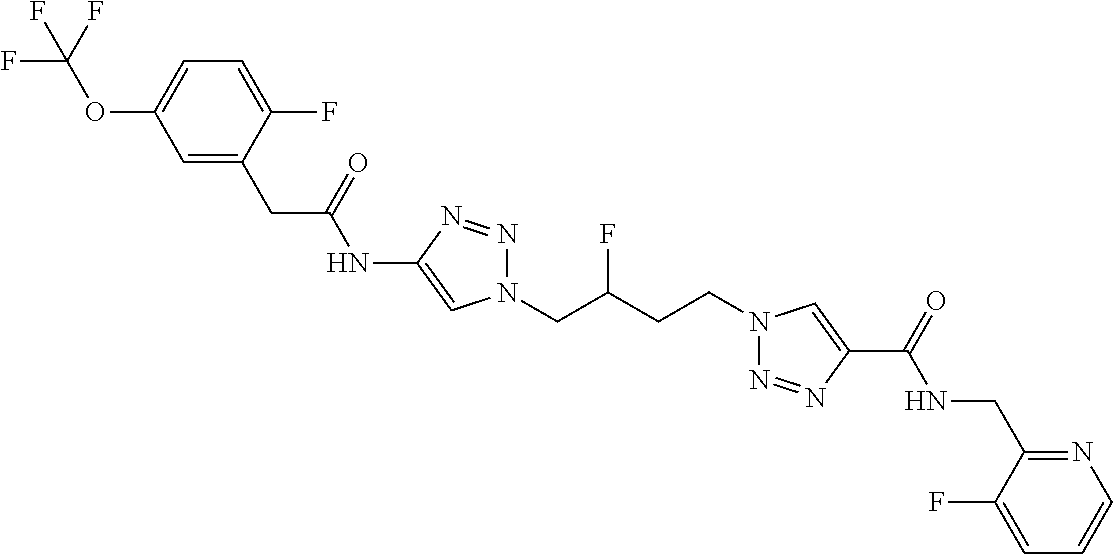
C1(NC(CC2=CC(OC(F)(F)F)=CC=C2F)=O)=CN(CC(CCN2N=NC(C(=O)NCC3=NC=CC=C3F)=C2)F)N=N1
